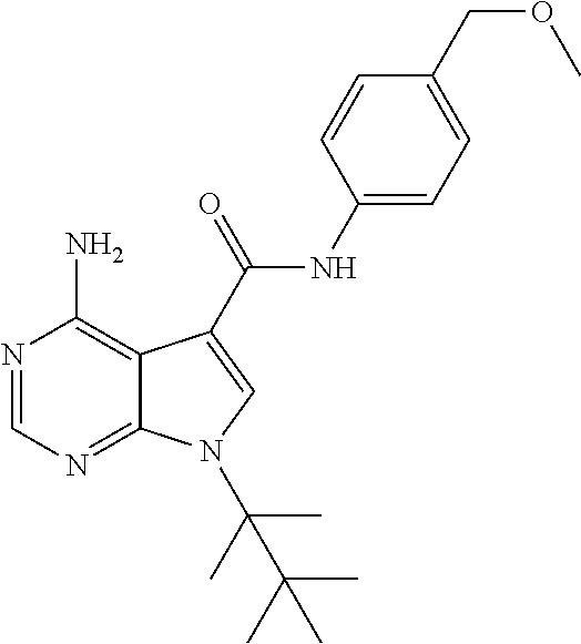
N1=CN=C2C(=C1N)C(C(NC1=CC=C(COC)C=C1)=O)=CN2C(C)(C)C(C)(C)C
